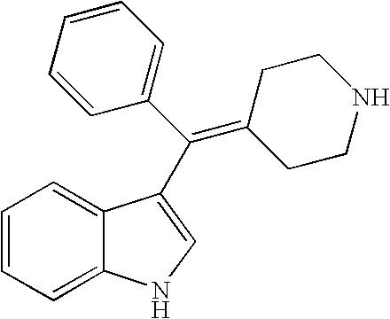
C1=CC=C2C(=C1)C(C(C1=CC=CC=C1)=C1CCNCC1)=CN2
